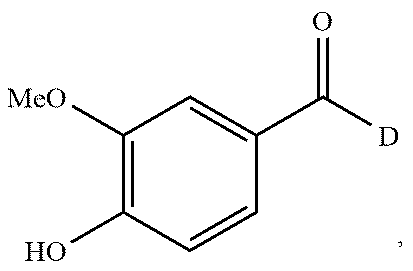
C1([MeO])=C(O)C=CC(C([D])=O)=C1
